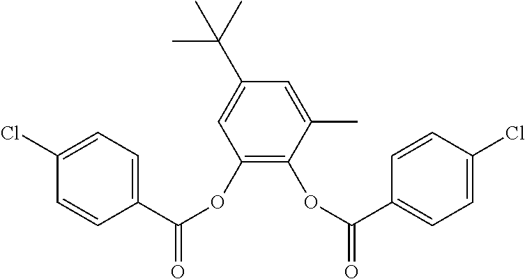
C1(OC(=O)C2=CC=C(Cl)C=C2)=C(OC(=O)C2=CC=C(Cl)C=C2)C(C)=CC(C(C)(C)C)=C1
